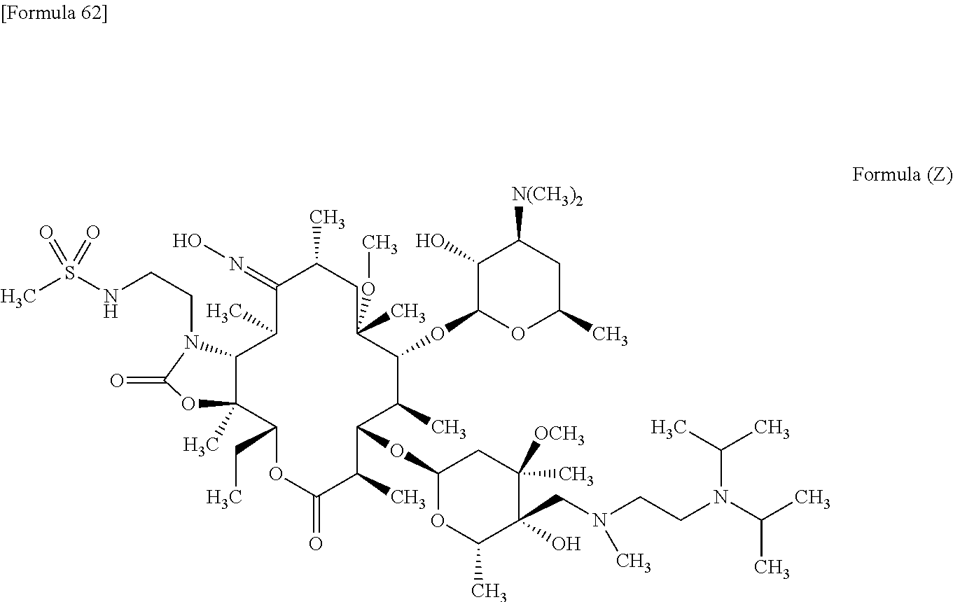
C1(=NO)C(C)C2C(C)(C(CC)OC(=O)C(C)C(OC3OC(C)C(O)(CN(CCN(C(C)C)C(C)C)C)C(C)([OCH3])C3)C(C)C(OC3OC(C)CC([N(CH3)2])C3O)C(C)(OC)CC1C)OC(=O)N2CCNS(C)(=O)=O
